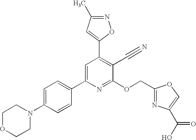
C1OCCN(C2=CC=C(C3=CC(C4=CC(C)=NO4)=C(C#N)C(OCC4=NC(C(O)=O)=CO4)=N3)C=C2)C1
